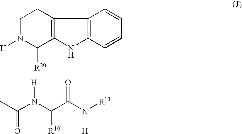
C1N([H])C([R20])C2=C(C1)C1=C(N2)C=CC=C1.CC(N(C(C(N([R11])[H])=O)[R10])[H])=O
